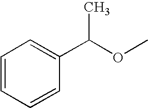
C1=CC=CC(C(OC)C)=C1
